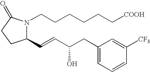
C1(C=CC(CC2=CC=CC([CF3])=C2)O)N(CCCCCC[COOH])C(=O)CC1
